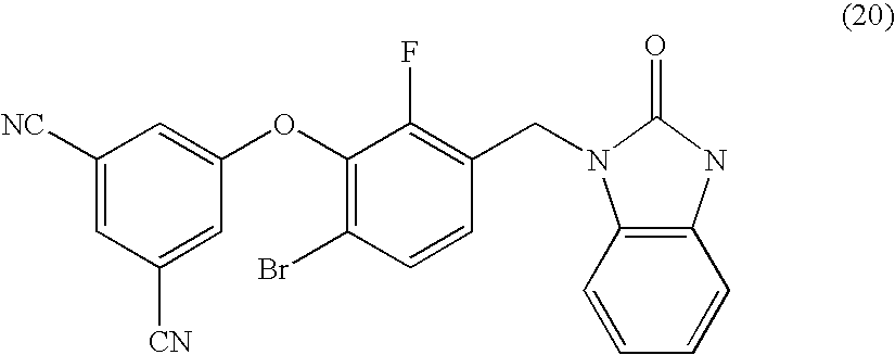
C1([NC])=CC([CN])=CC(OC2=C(Br)C=CC(CN3C4=C(NC3=O)C=CC=C4)=C2F)=C1
